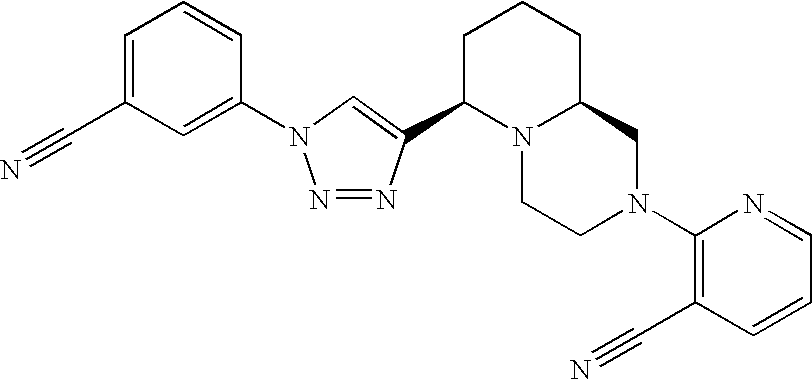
N1=NC(C2N3C(CCC2)CN(C2=C(C#N)C=CC=N2)CC3)=CN1C1=CC(C#N)=CC=C1
